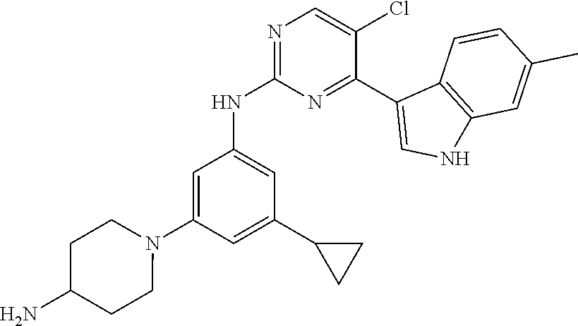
C1=C(N2CCC(N)CC2)C=C(C2CC2)C=C1NC1=NC=C(Cl)C(C2=CNC3=C2C=CC(C)=C3)=N1
